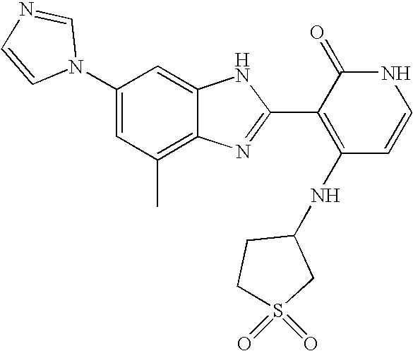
C1(C)=C2C(=CC(N3C=NC=C3)=C1)NC(C1=C(NC3CS(=O)(=O)CC3)C=CNC1=O)=N2
